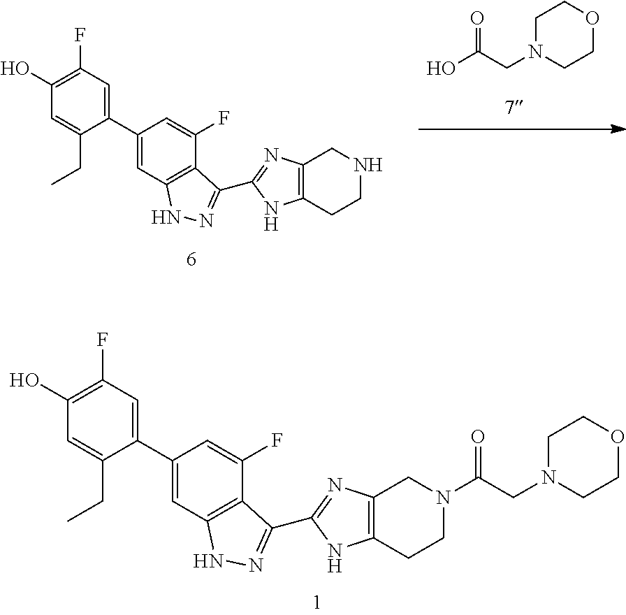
C1=C(CC)C(C2=CC3=C(C(F)=C2)C(C2=NC4=C(CCN(C(CN5CCOCC5)=O)C4)N2)=NN3)=CC(F)=C1O.OC(CN1CCOCC1)=O.C1=C(CC)C(C2=CC3=C(C(F)=C2)C(C2=NC4=C(CCNC4)N2)=NN3)=CC(F)=C1O
